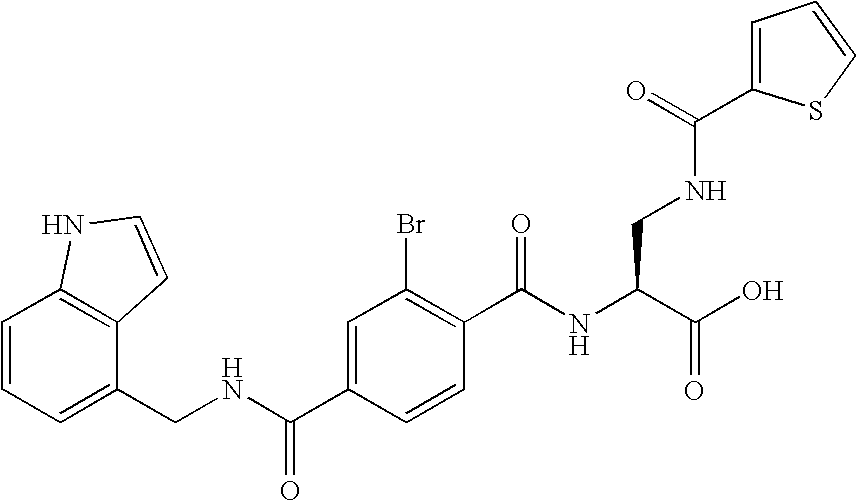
C1=CC=C(CNC(C2=CC(Br)=C(C(NC(C(O)=O)CNC(C3=CC=CS3)=O)=O)C=C2)=O)C2=C1NC=C2
